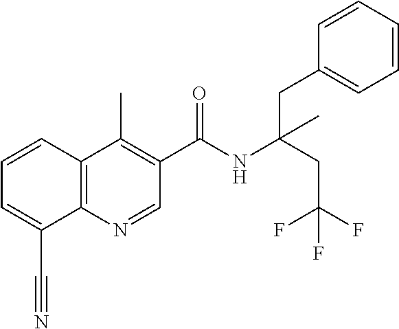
C1=CC2=C(C(C#N)=C1)N=CC(C(NC(CC(F)(F)F)(CC1=CC=CC=C1)C)=O)=C2C
